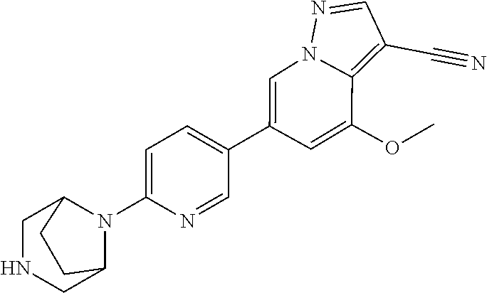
C1(C2=CN3C(=C(C#N)C=N3)C(OC)=C2)=CC=C(N2C3CNCC2CC3)N=C1
